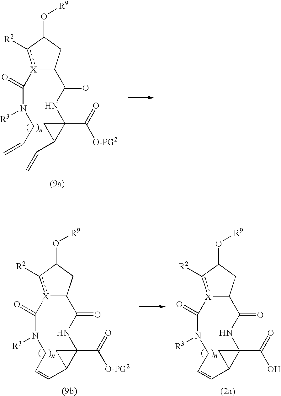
[X]1(C(=O)N([R3])CC=C)c([R2])C(O[R9])CC1C(NC1(C([O-PG2])=O)CC1C=C)=O.[X]12c([R2])C(O[R9])CC1C(=O)NC1(C([O-PG2])=O)CC1C=CCN([R3])C2=O.[X]12c([R2])C(O[R9])CC1C(=O)NC1(C(O)=O)CC1C=CCN([R3])C2=O
